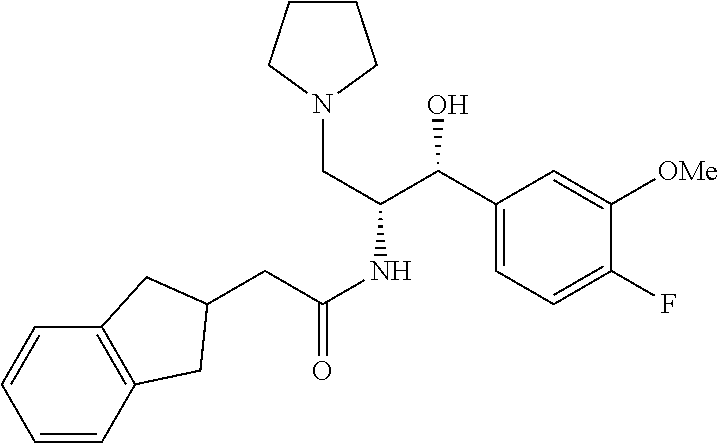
C1(C(O)C(CN2CCCC2)NC(CC2CC3=C(C=CC=C3)C2)=O)=CC=C(F)C([OMe])=C1
